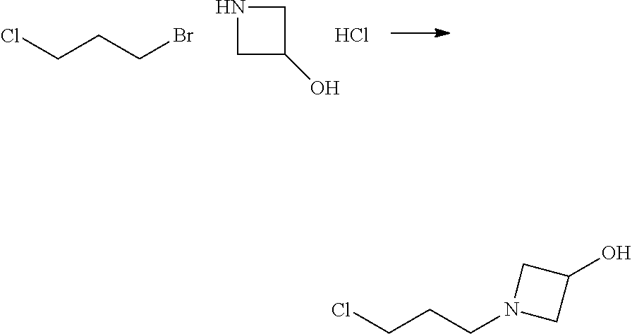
C(CCBr)Cl.N1CC(O)C1.Cl.C(CCN1CC(O)C1)Cl
